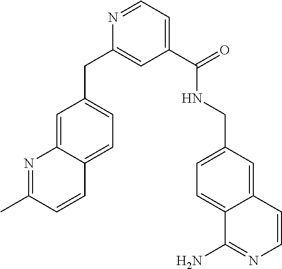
C1=C2C(=CC=C1CC1=CC(C(=O)NCC3=CC=C4C(=C3)C=CN=C4N)=CC=N1)C=CC(C)=N2
